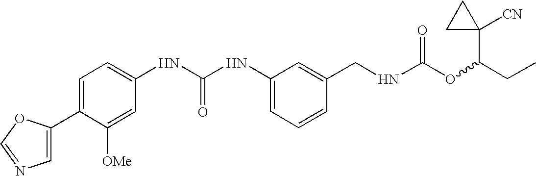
C1(C2=CN=CO2)=CC=C(NC(NC2=CC=CC(CNC(OC(CC)C3([CN])CC3)=O)=C2)=O)C=C1[OMe]
